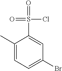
C1(C)=CC=C(Br)C=C1S(=O)(Cl)=O
